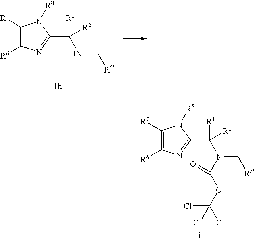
C1([R7])=C([R6])N=C(C([R1])([R2])NC[R5])N1[R8].C1([R7])=C([R6])N=C(C([R1])([R2])N(C(OC(Cl)(Cl)Cl)=O)C[R5])N1[R8]
